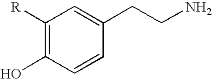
C1([R])=C(O)C=CC(CCN)=C1
